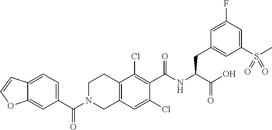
C1N(C(C2=CC=C3C(=C2)OC=C3)=O)CC2=C(C1)C(Cl)=C(C(NC(CC1=CC(S(C)(=O)=O)=CC(F)=C1)C(O)=O)=O)C(Cl)=C2
